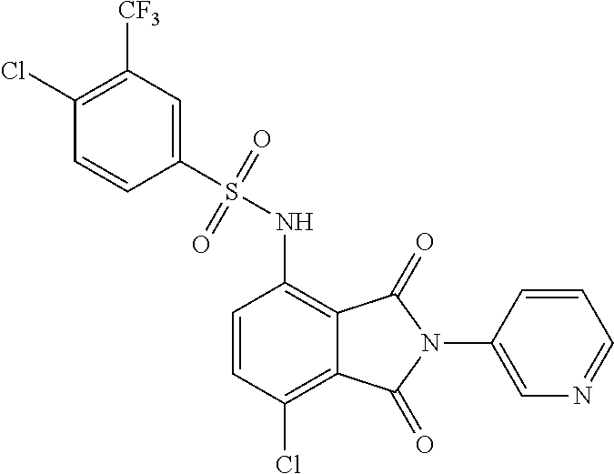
C1(N2C(=O)C3=C(NS(=O)(=O)C4=CC([CF3])=C(Cl)C=C4)C=CC(Cl)=C3C2=O)=CN=CC=C1
